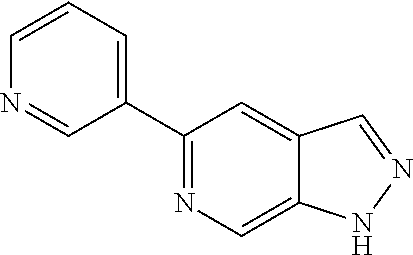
C1(C2=NC=C3C(=C2)C=NN3)=CC=CN=C1
